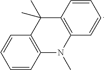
C1=CC2=C(C=C1)C(C)(C)C1=C(N2C)C=CC=C1
